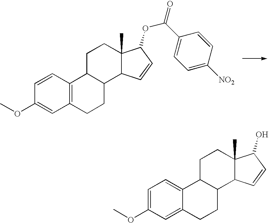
C1=CC2=C(C=C1OC)CCC1C2CCC2(C)C1C=CC2OC(=O)C1=CC=C([NO2])C=C1.C1=C(OC)C=C2C(=C1)C1C(CC2)C2C(C)(CC1)C(O)C=C2
